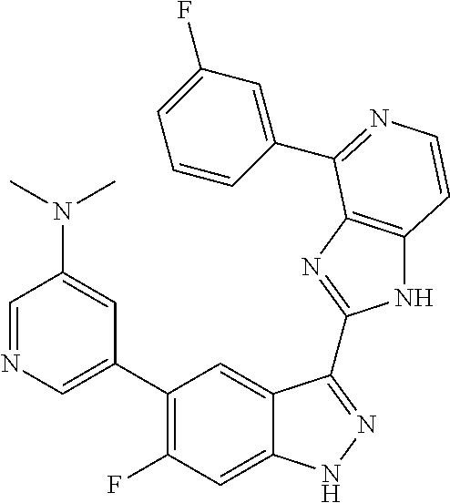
C1=C(C2=C(F)C=C3C(=C2)C(C2=NC4=C(N2)C=CN=C4C2=CC(F)=CC=C2)=NN3)C=C(N(C)C)C=N1
